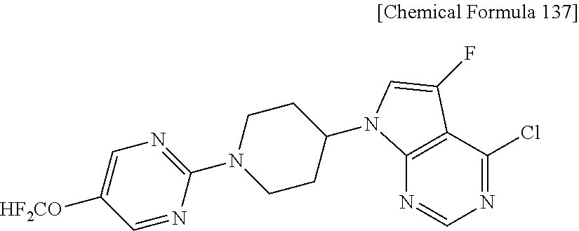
C1(N2CCC(N3C4=C(C(Cl)=NC=N4)C(F)=C3)CC2)=NC=C([HF2CO])C=N1
